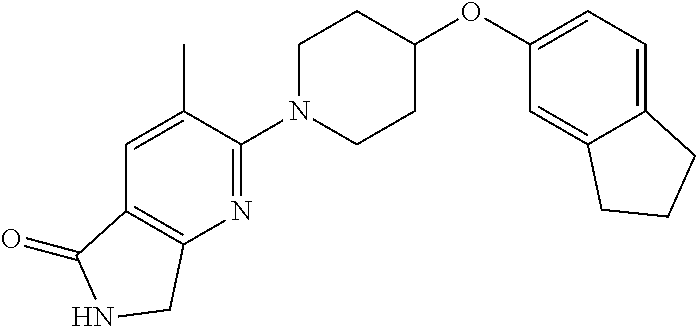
C1N(C2=NC3=C(C=C2C)C(=O)NC3)CCC(OC2=CC=C3C(=C2)CCC3)C1
